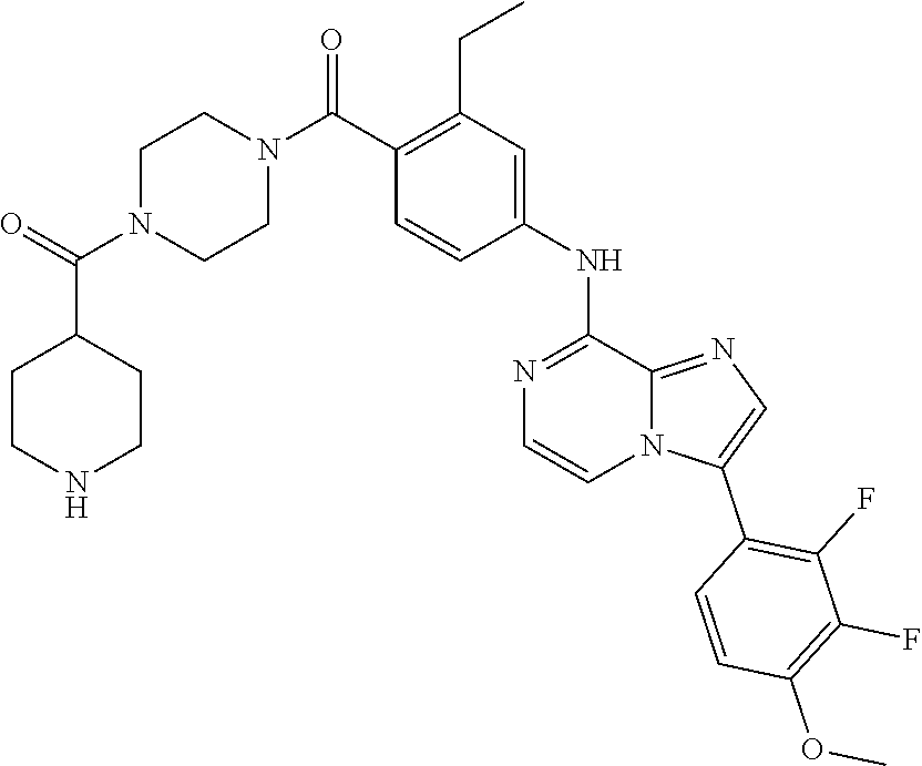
C1(C(=O)N2CCN(C(C3=C(CC)C=C(NC4=NC=CN5C(C6=C(F)C(F)=C(OC)C=C6)=CN=C54)C=C3)=O)CC2)CCNCC1
